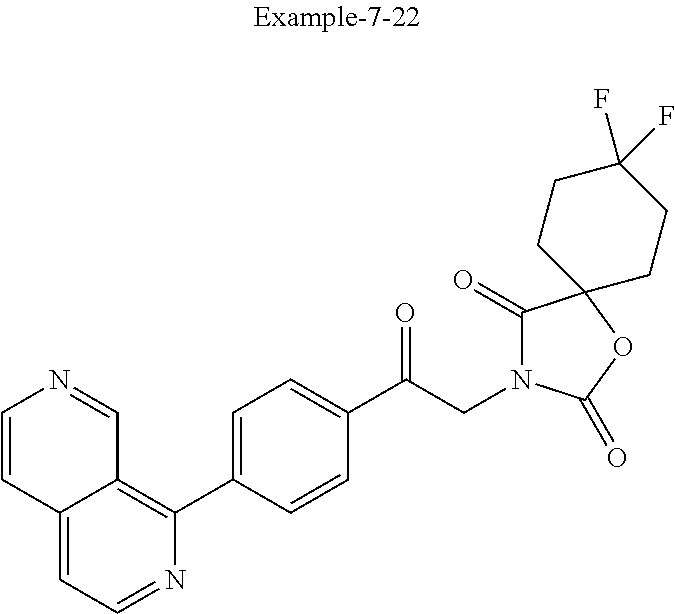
C12=CC=NC(C3=CC=C(C(CN4C(=O)C5(OC4=O)CCC(F)(F)CC5)=O)C=C3)=C1C=NC=C2
